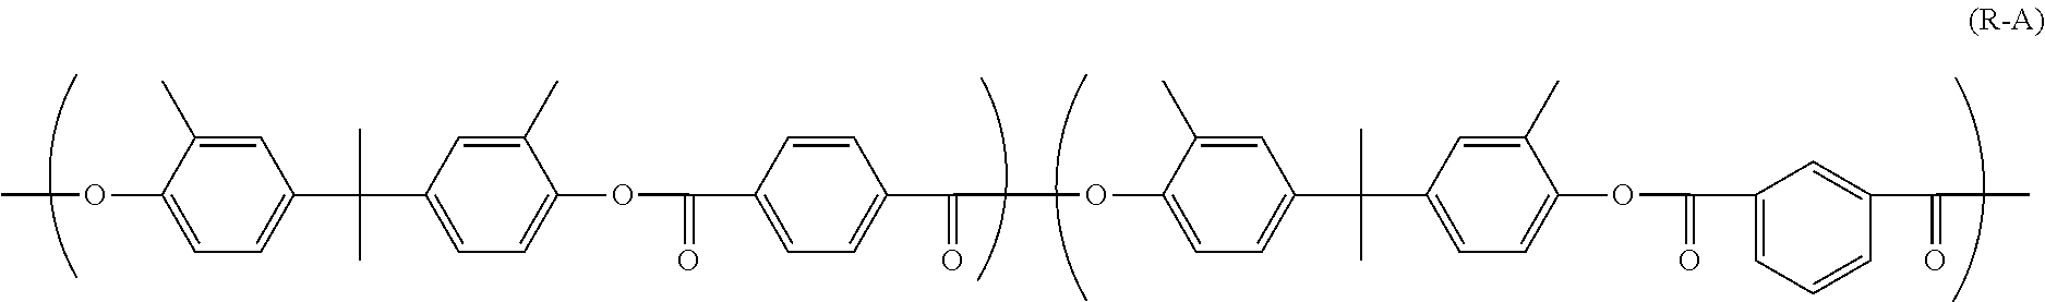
C1=C(C)C(OC)=CC=C1C(C1=CC=C(OC(=O)C2=CC=C(C(=O)OC3=CC=C(C(C4=CC=C(OC(=O)C5=CC=CC(C(=O)C)=C5)C(C)=C4)(C)C)C=C3C)C=C2)C(C)=C1)(C)C
